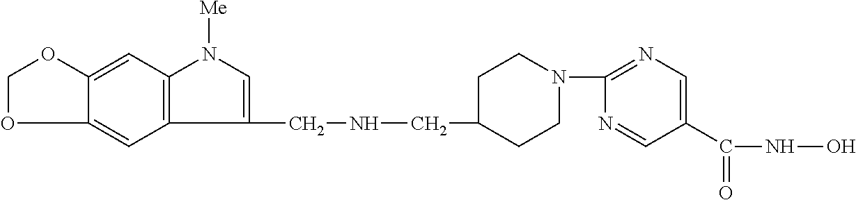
C12=C(C=C3C(=C1)OCO3)N([Me])C=C2CNCC1CCN(C2=NC=C(C(=O)NO)C=N2)CC1
